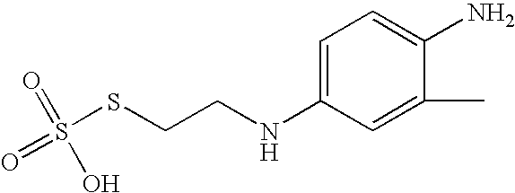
S(SCCNC1=CC=C(N)C(C)=C1)(=O)(=O)O
